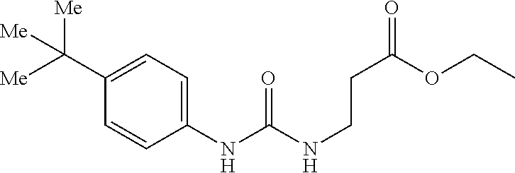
C1(NC(=O)NCCC(=O)OCC)=CC=C(C([Me])([Me])[Me])C=C1
